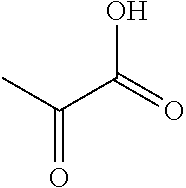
CC(C(=O)O)=O
